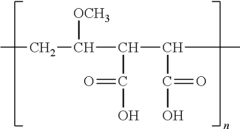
CCC([OCH3])C(C(=O)O)C(C(O)=O)C
